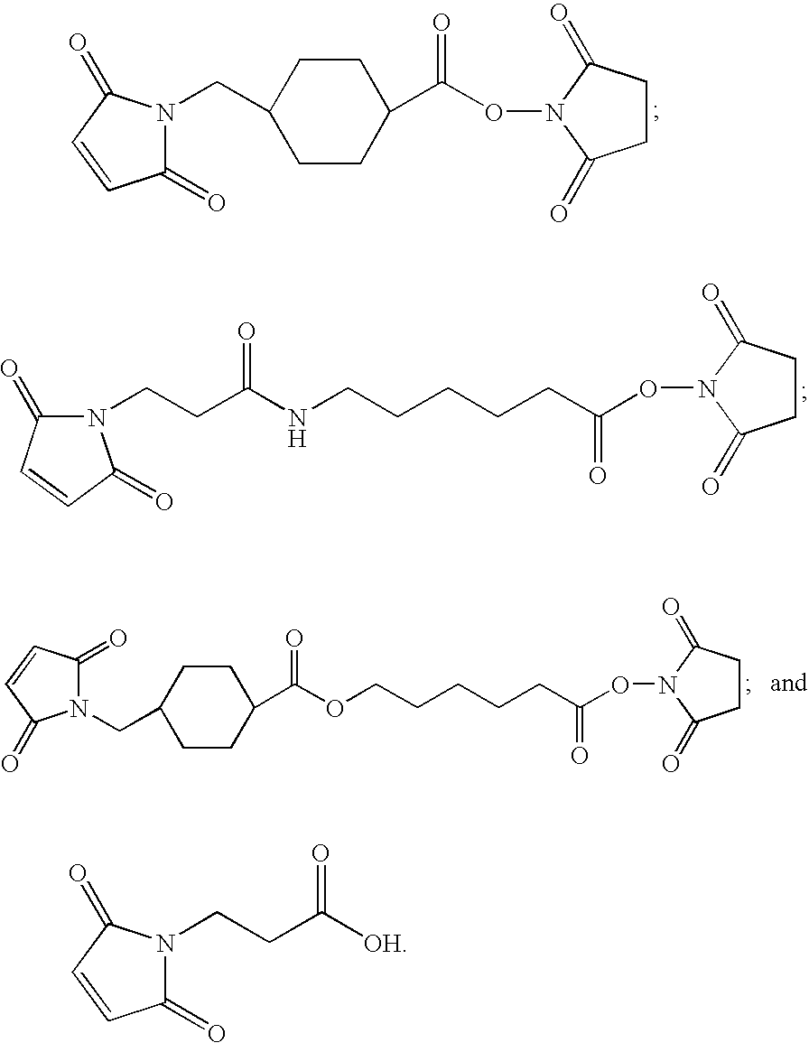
C1(=O)N(CC2CCC(C(ON3C(=O)CCC3=O)=O)CC2)C(=O)C=C1.N1(CCC(NCCCCCC(ON2C(=O)CCC2=O)=O)=O)C(=O)C=CC1=O.N1(CC2CCC(C(OCCCCCC(ON3C(=O)CCC3=O)=O)=O)CC2)C(=O)C=CC1=O.C1(=O)N(CCC([OH])=O)C(=O)C=C1
